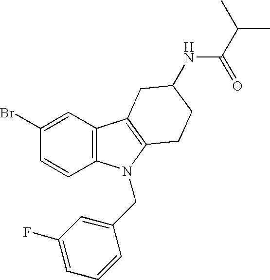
C12=C(C=CC(Br)=C1)N(CC1=CC(F)=CC=C1)C1=C2CC(NC(=O)C(C)C)CC1
